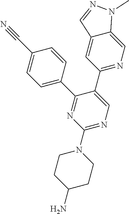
C1(N2CCC(N)CC2)=NC=C(C2=NC=C3C(=C2)C=NN3C)C(C2=CC=C(C#N)C=C2)=N1
